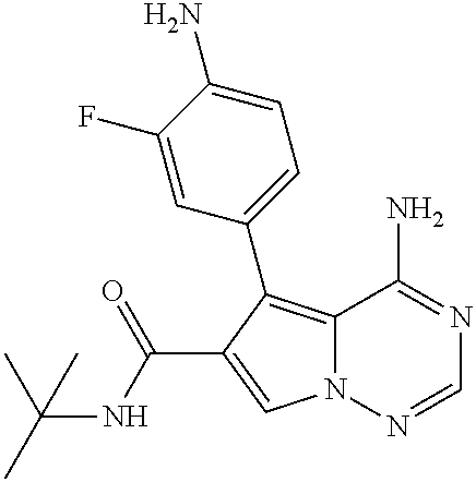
C12=C(C3=CC=C(N)C(F)=C3)C(C(NC(C)(C)C)=O)=CN1N=CN=C2N
